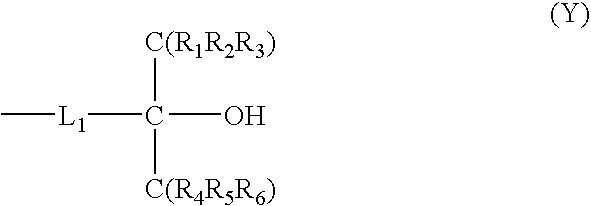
[L1](C([C(R1R2R3)])([C(R4R5R6)])O)C
